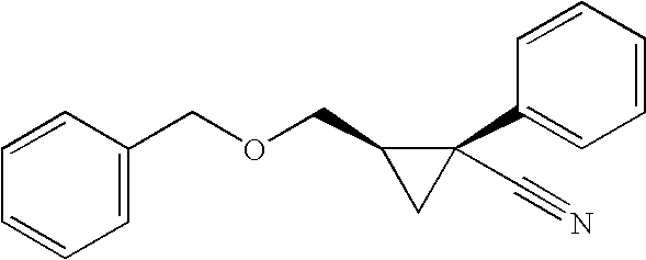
C1=C(COCC2CC2(C2=CC=CC=C2)C#N)C=CC=C1
